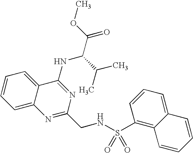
C1=CC=C2C(=C1)C(NC(C(C)C)C(=O)OC)=NC(CNS(=O)(=O)C1=C3C(=CC=C1)C=CC=C3)=N2
